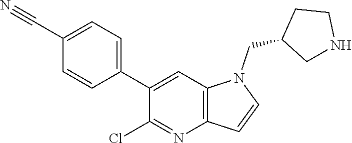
C1=C(C#N)C=CC(C2=CC3=C(N=C2Cl)C=CN3CC2CNCC2)=C1
